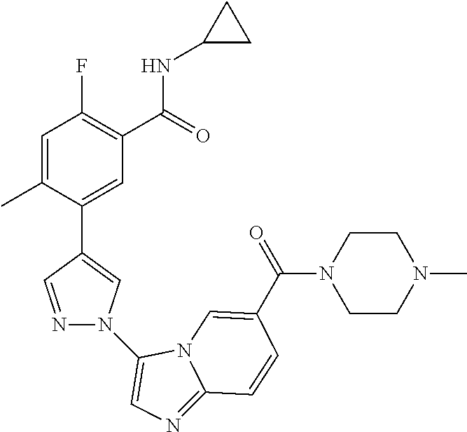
C1=C(C)C(C2=CN(C3=CN=C4N3C=C(C(=O)N3CCN(C)CC3)C=C4)N=C2)=CC(C(=O)NC2CC2)=C1F
